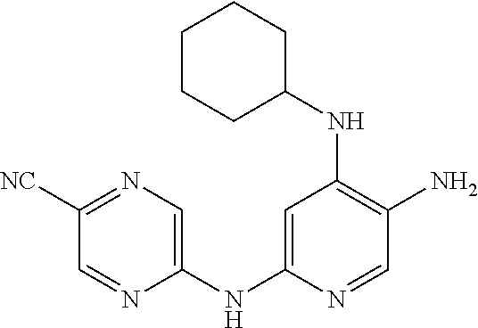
C1=NC(NC2=CC(NC3CCCCC3)=C(N)C=N2)=CN=C1[NC]
